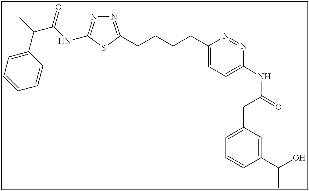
N1=C(CCCCC2=CC=C(NC(=O)CC3=CC=CC(C(O)C)=C3)N=N2)SC(NC(C(C)C2=CC=CC=C2)=O)=N1
